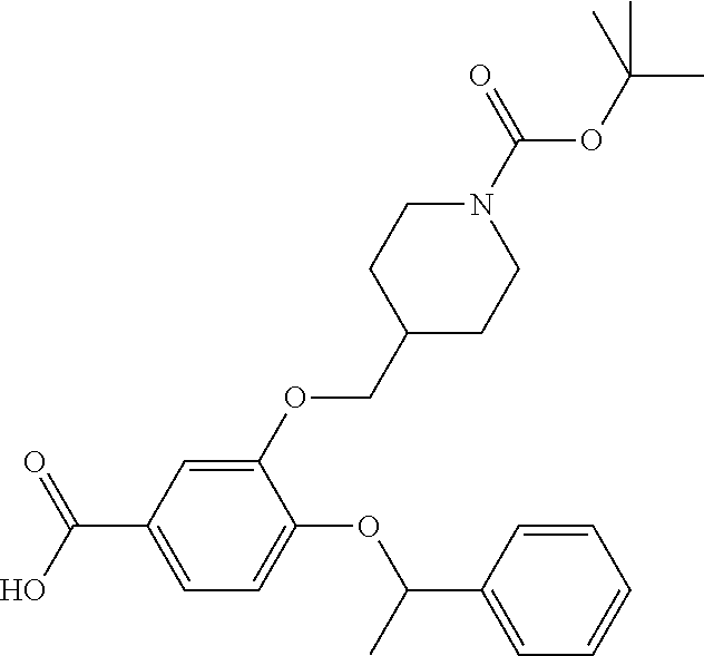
OC(C1=CC=C(OC(C2=CC=CC=C2)C)C(OCC2CCN(C(=O)OC(C)(C)C)CC2)=C1)=O
